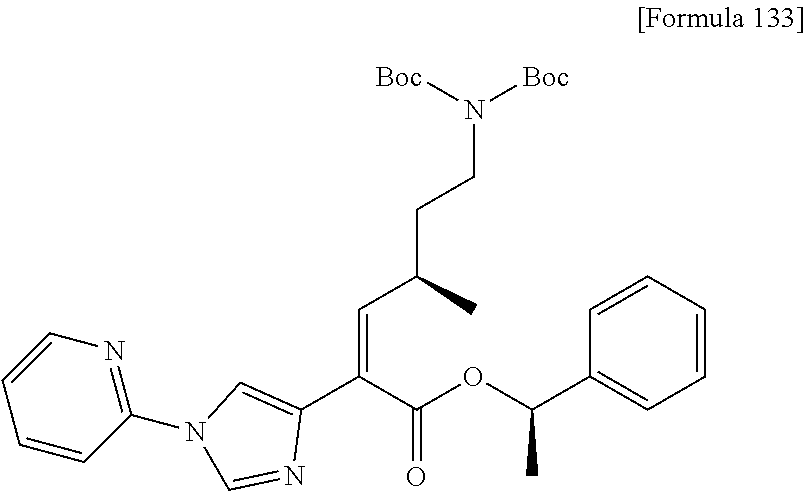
C1=CC=CC(C(OC(=O)C(C2=CN(C3=NC=CC=C3)C=N2)=CC(CCN([Boc])[Boc])C)C)=C1
